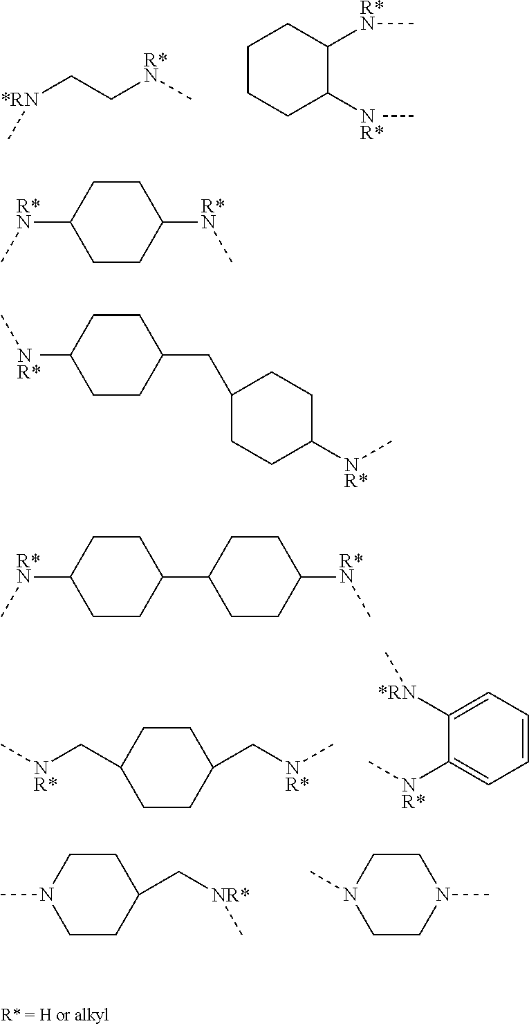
[*RN](CC[R*N]C)C.C1CCC([NR*]C)C([R*N]C)C1.C1CC(C[NR*]C)CCC1C[NR*]C.C1=CC=C([*RN]C)C([NR*]C)=C1.C1CC(C[NR*]C)CCN1C.C1CN(C)CCN1C.C1CC([R*N]C)CCC1[R*N]C.C1CC([NR*]C)CCC1CC1CCC([NR*]C)CC1.C1CC([R*N]C)CCC1C1CCC([R*N]C)CC1
